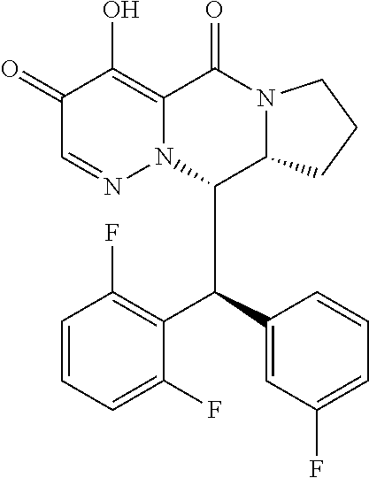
C1=CC=C(F)C(C(C2=CC(F)=CC=C2)C2C3N(C(=O)C4=C(O)C(=O)C=NN24)CCC3)=C1F
